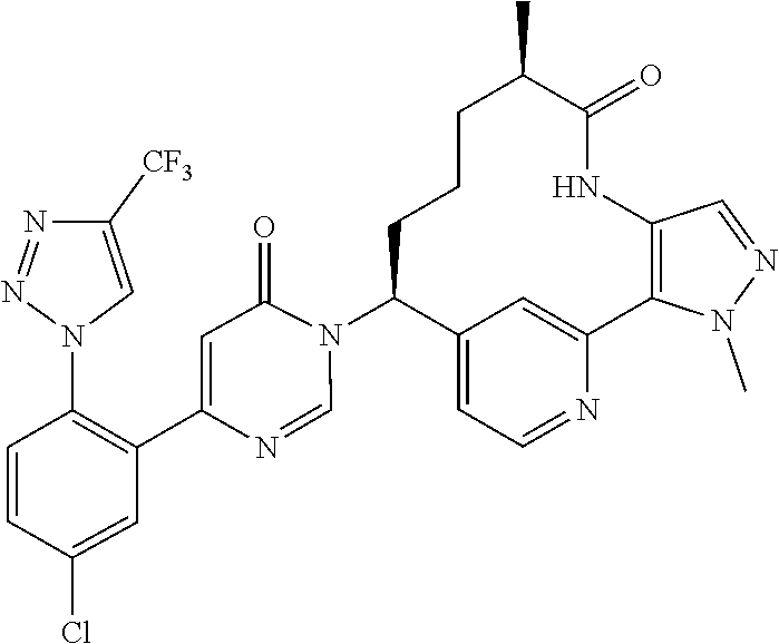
C1=NC(C2=C(N3C=C([CF3])N=N3)C=CC(Cl)=C2)=CC(=O)N1C1C2=CC=NC(=C2)C2=C(NC(=O)C(C)CCC1)C=NN2C
